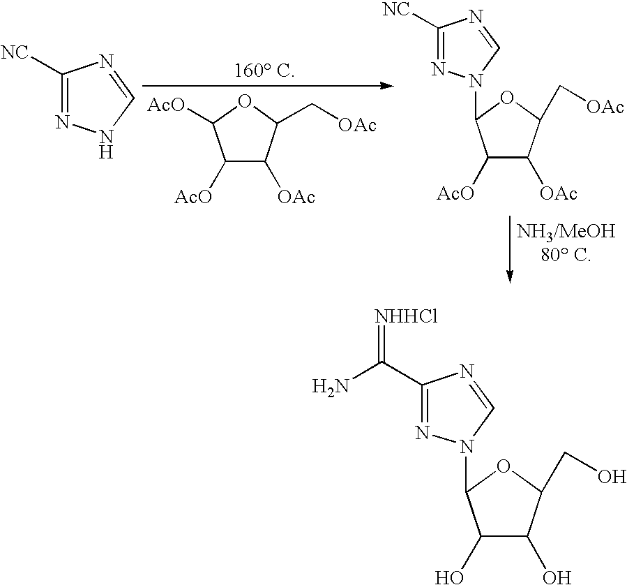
C1([AcO])C([OAc])C(C[OAc])OC1[AcO].C1([NC])=NNC=N1.C1([NC])=NN(C2C([AcO])C([OAc])C(C[OAc])O2)C=N1.C1(C(N)=[NHHCl])=NN(C2C(O)C(O)C(CO)O2)C=N1
